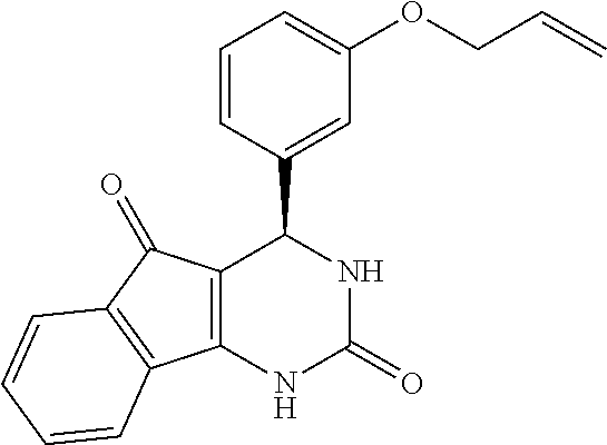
C1(C2C3=C(NC(=O)N2)C2=C(C3=O)C=CC=C2)=CC(OCC=C)=CC=C1
